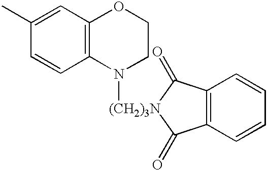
C12=C(C=C(C)C=C1)OCCN2[(CH2)3N]1C(=O)C2=C(C1=O)C=CC=C2
